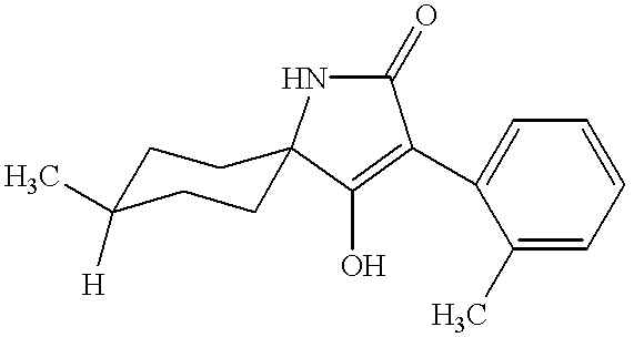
C1C([H])(C)CCC2(C1)C(O)=C(C1=CC=CC=C1C)C(=O)N2
